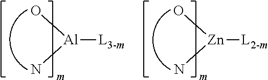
[L3-m][Al](O)N.[L2-m][Zn](O)N
